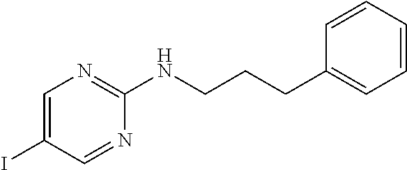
C(CC1=CC=CC=C1)CNC1=NC=C(I)C=N1
